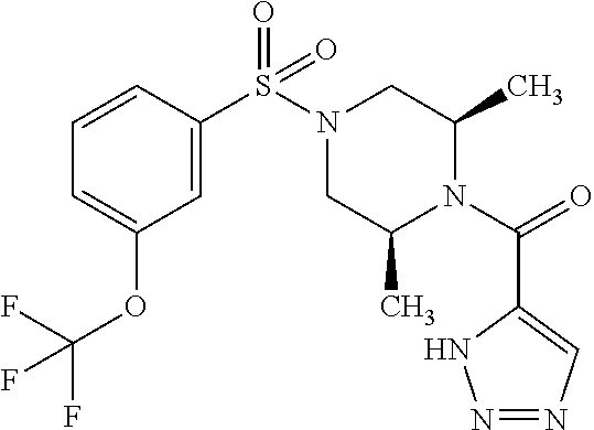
C1=CC(S(N2CC(C)N(C(=O)C3=CN=NN3)C(C)C2)(=O)=O)=CC(OC(F)(F)F)=C1
